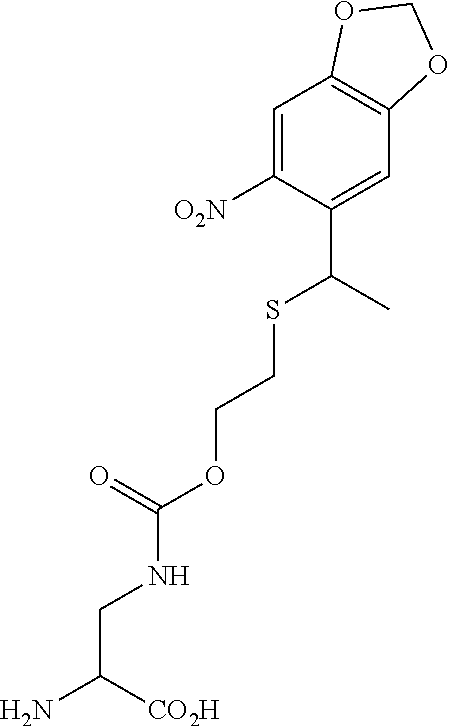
[CO2H]C(N)CNC(OCCSC(C)C1=CC2=C(C=C1[O2N])OCO2)=O
